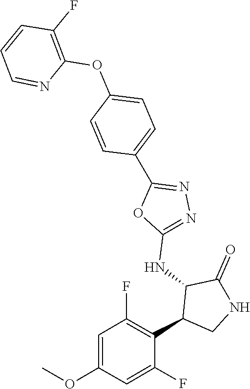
C1(NC2C(C3=C(F)C=C(OC)C=C3F)CNC2=O)=NN=C(C2=CC=C(OC3=C(F)C=CC=N3)C=C2)O1
